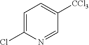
C1=C(Cl)N=CC([CCl3])=C1
